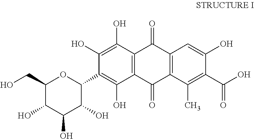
C1(O)=C(O)C(C2OC(CO)C(O)C(O)C2O)=C(O)C2=C1C(=O)C1=C(C2=O)C(C)=C(C(O)=O)C(O)=C1
